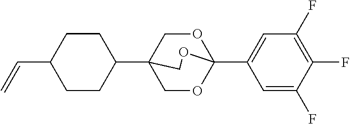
C1(C23COC(C4=CC(F)=C(F)C(F)=C4)(OC2)OC3)CCC(C=C)CC1
